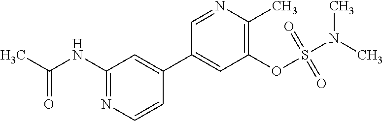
N(C1=NC=CC(C2=CC(OS(N(C)C)(=O)=O)=C(C)N=C2)=C1)C(C)=O
